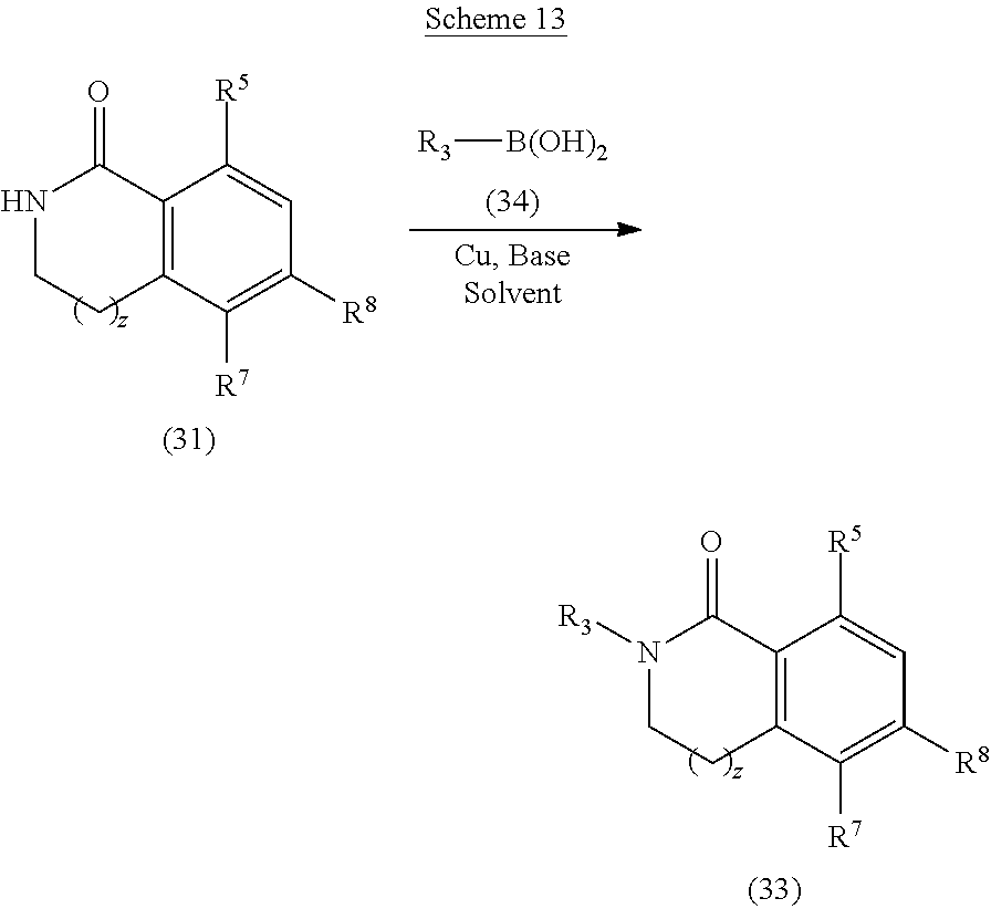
C12=C(C([R7])=C([R8])C=C1[R5])CCN([R3])C2=O.C12=C(C([R7])=C([R8])C=C1[R5])CCNC2=O.[R3][B(OH)2]
